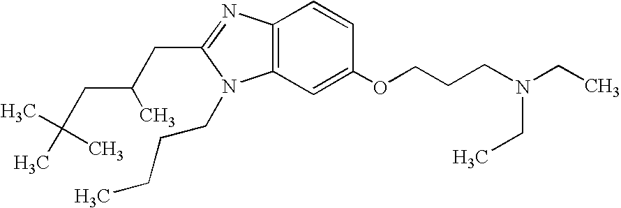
C12=C(C=C(OCCCN(CC)CC)C=C1)N(CCCC)C(CC(CC(C)(C)C)C)=N2
